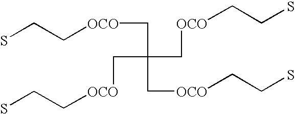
SCC[OCO]CC(C[OCO]CCS)(C[OCO]CCS)C[OCO]CCS
